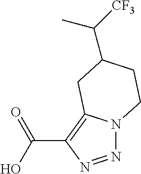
N1=NC(C(O)=O)=C2N1CCC(C([CF3])C)C2
